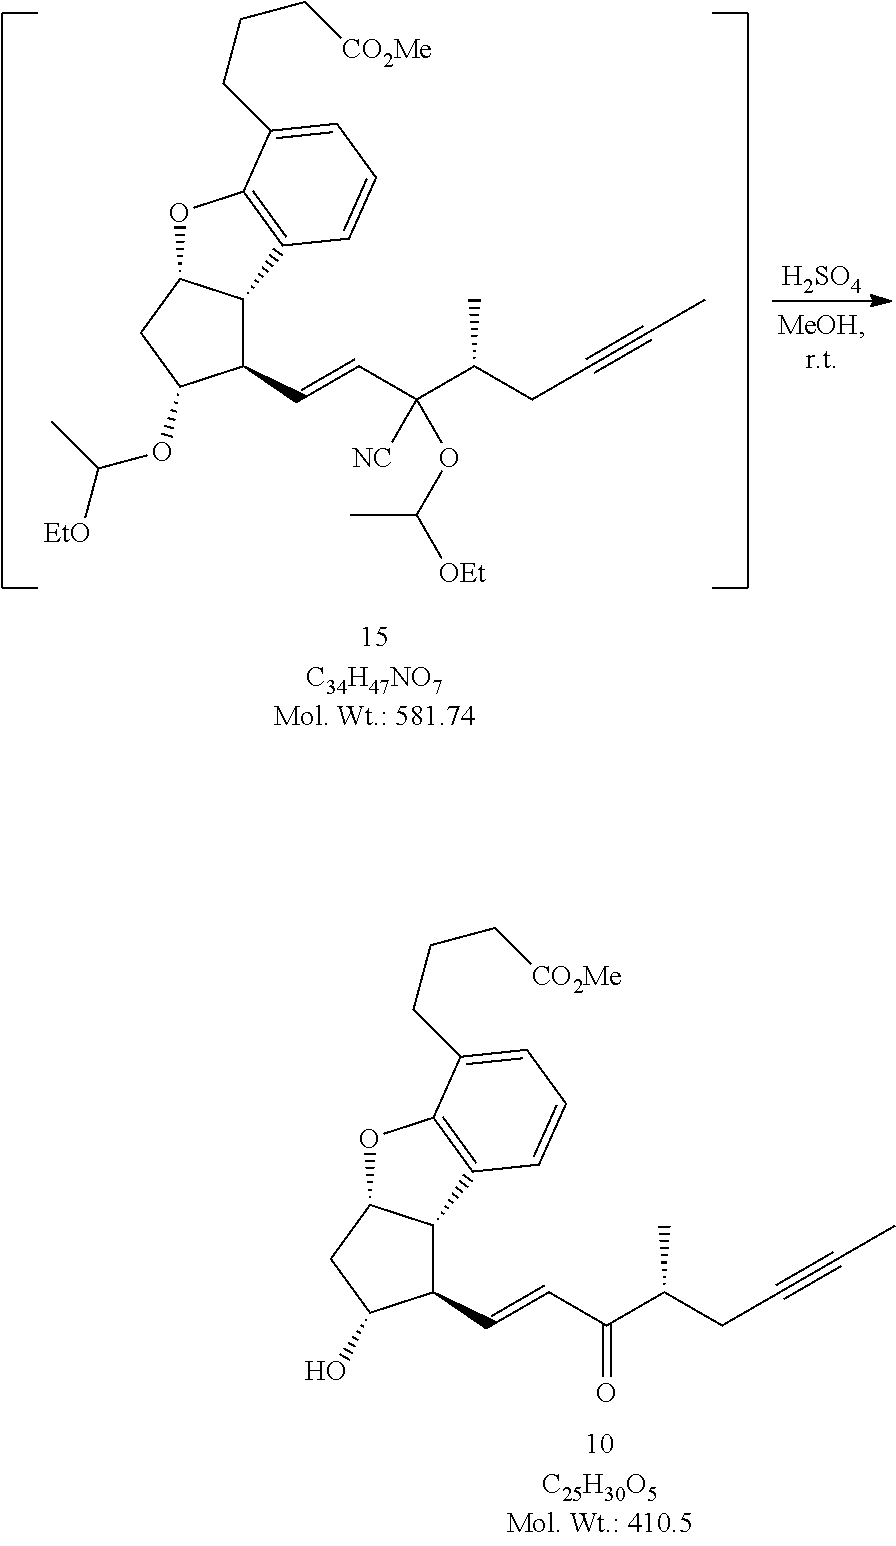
C1(C=CC(OC([OEt])C)([NC])C(CC#CC)C)C2C(CC1OC(C)[EtO])OC1=C2C=CC=C1CCC[CO2Me].[H2SO4].C1(C=CC(=O)C(CC#CC)C)C2C(CC1O)OC1=C2C=CC=C1CCC[CO2Me]
